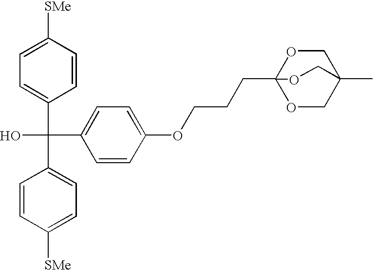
C1=CC([SMe])=CC=C1C(C1=CC=C([SMe])C=C1)(C1=CC=C(OCCCC23OCC(C)(CO2)CO3)C=C1)O
